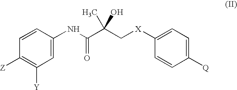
C1=CC(NC(C(C[X]C2=CC=C([Q])C=C2)(O)C)=O)=CC([Y])=C1[Z]
